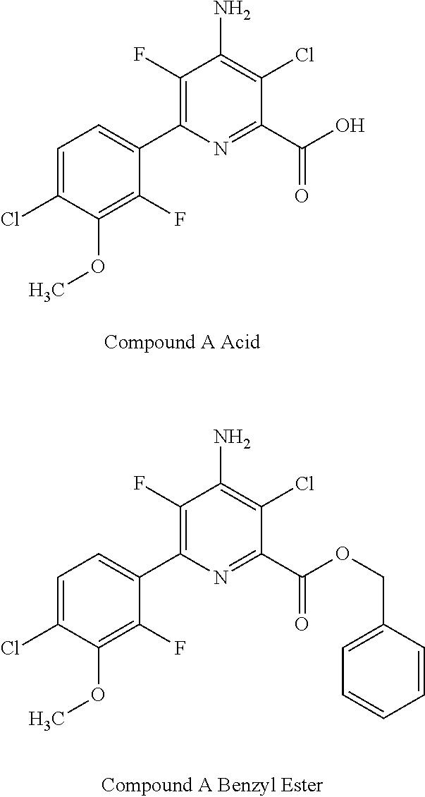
C1(F)=C(C2=CC=C(Cl)C(OC)=C2F)N=C(C(OCC2=CC=CC=C2)=O)C(Cl)=C1N.C1(F)=C(C2=CC=C(Cl)C(OC)=C2F)N=C(C(O)=O)C(Cl)=C1N
